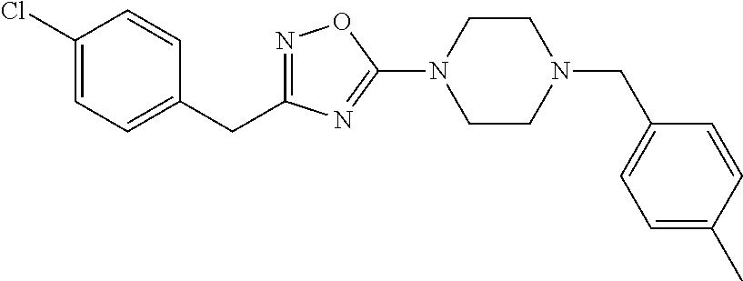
N1=C(CC2=CC=C(Cl)C=C2)N=C(N2CCN(CC3=CC=C(C)C=C3)CC2)O1
